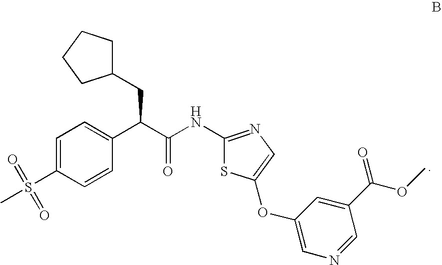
C1=C(S(C)(=O)=O)C=CC(C(C(=O)NC2=NC=C(OC3=CN=CC(C(OC)=O)=C3)S2)CC2CCCC2)=C1
